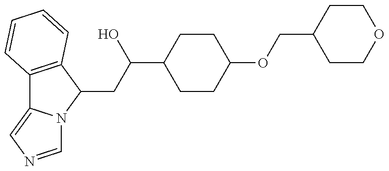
C12=C(C(CC(C3CCC(OCC4CCOCC4)CC3)O)N3C1=CN=C3)C=CC=C2
